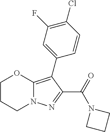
C1CCN2C(=C(C3=CC(F)=C(Cl)C=C3)C(C(=O)N3CCC3)=N2)O1
